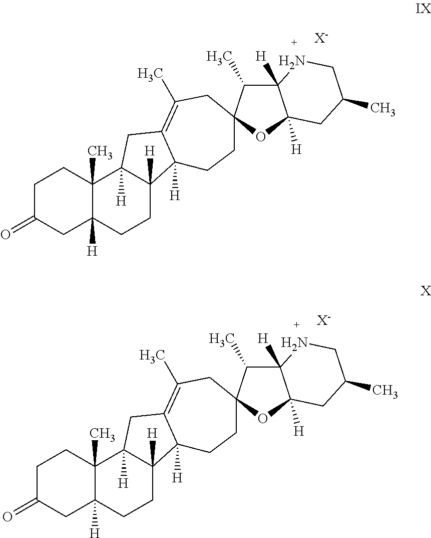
C1C(=O)CC2([H])C(C)(C1)C1([H])C([H])(CC2)C2([H])C(=C(C)CC3(CC2)C(C)C2([H])C([H])(O3)CC(C)CN2)C1.[X-].C1C(=O)CC2([H])C(C)(C1)C1([H])C([H])(CC2)C2([H])C(=C(C)CC3(CC2)C(C)C2([H])C([H])(O3)CC(C)CN2)C1.[X-]
